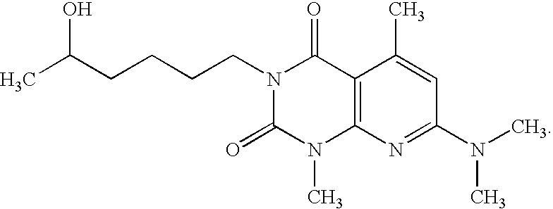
CC(CCCCN1C(=O)N(C)C2=C(C1=O)C(C)=CC(N(C)C)=N2)O
